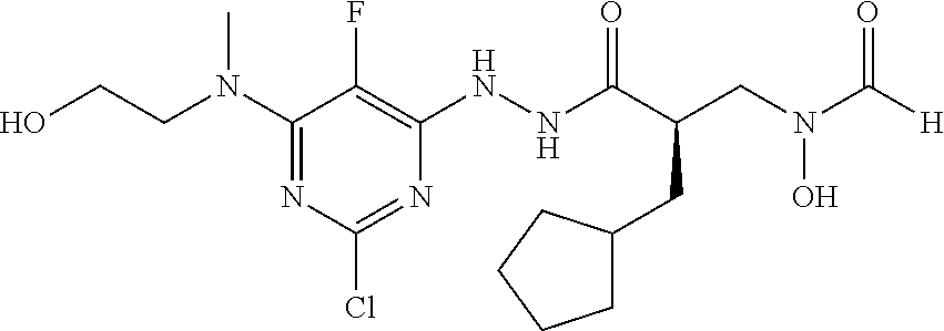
C1(N(CCO)C)=NC(Cl)=NC(NNC(C(CN(C([H])=O)O)CC2CCCC2)=O)=C1F
